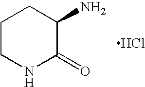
C1CNC(=O)C(N)C1.Cl
